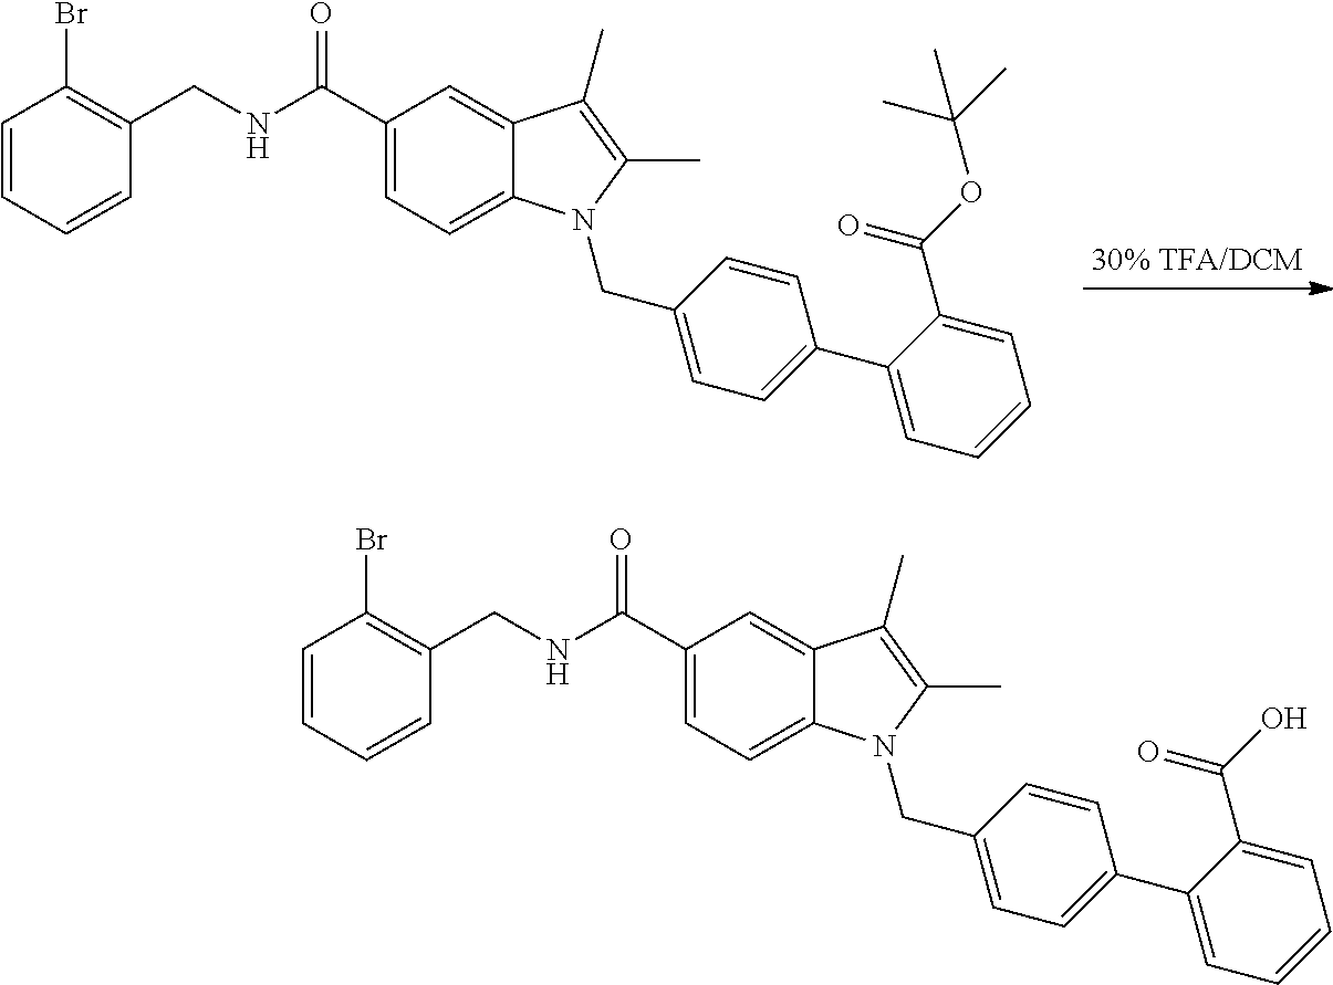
C(C1=CC=C2C(=C1)C(C)=C(C)N2CC1=CC=C(C2=CC=CC=C2C(OC(C)(C)C)=O)C=C1)(NCC1=C(Br)C=CC=C1)=O.C(C1=CC=C2C(=C1)C(C)=C(C)N2CC1=CC=C(C2=CC=CC=C2C(O)=O)C=C1)(NCC1=C(Br)C=CC=C1)=O
